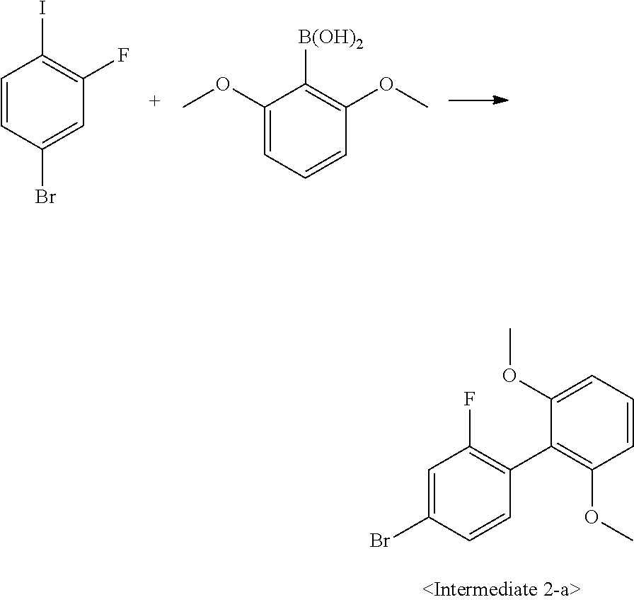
C1=CC(Br)=CC(F)=C1I.C1(OC)=CC=CC(OC)=C1[B(OH)2].C1=C(Br)C=CC(C2=C(OC)C=CC=C2OC)=C1F
